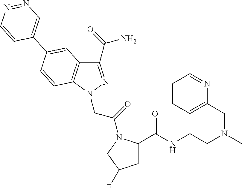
C1(C(N)=O)=NN(CC(=O)N2C(C(NC3CN(C)CC4=C3C=CC=N4)=O)CC(F)C2)C2=C1C=C(C1=CN=NC=C1)C=C2
